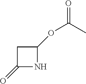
C(C)(=O)OC1NC(=O)C1
